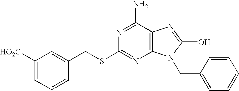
C12=C(C(N)=NC(SCC3=CC([HO2C])=CC=C3)=N1)N=C(O)N2CC1=CC=CC=C1
